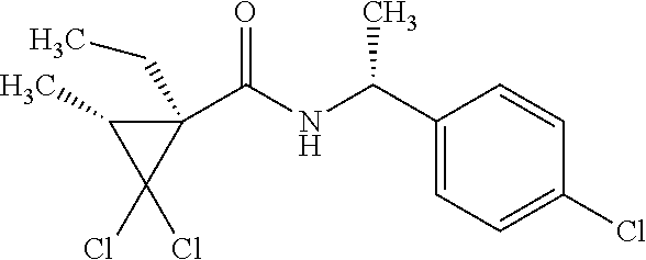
C1(C(NC(=O)C2(CC)C(C)C2(Cl)Cl)C)=CC=C(Cl)C=C1
